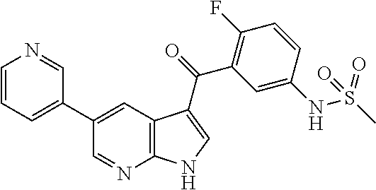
C1=CC=C(C2=CC3=C(N=C2)NC=C3C(C2=C(F)C=CC(NS(=O)(C)=O)=C2)=O)C=N1
